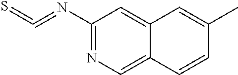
C1(N=C=S)=NC=C2C(=C1)C=C(C)C=C2
